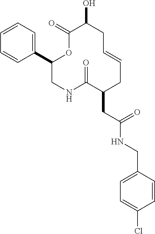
C1(C2=CC=CC=C2)CNC(=O)C(CC(NCC2=CC=C(Cl)C=C2)=O)CC=CCC(O)C(=O)O1
